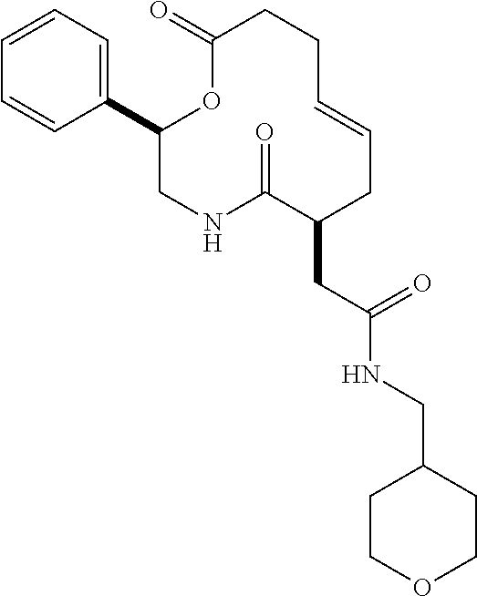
C1(C2=CC=CC=C2)CNC(=O)C(CC(NCC2CCOCC2)=O)CC=CCCC(=O)O1
